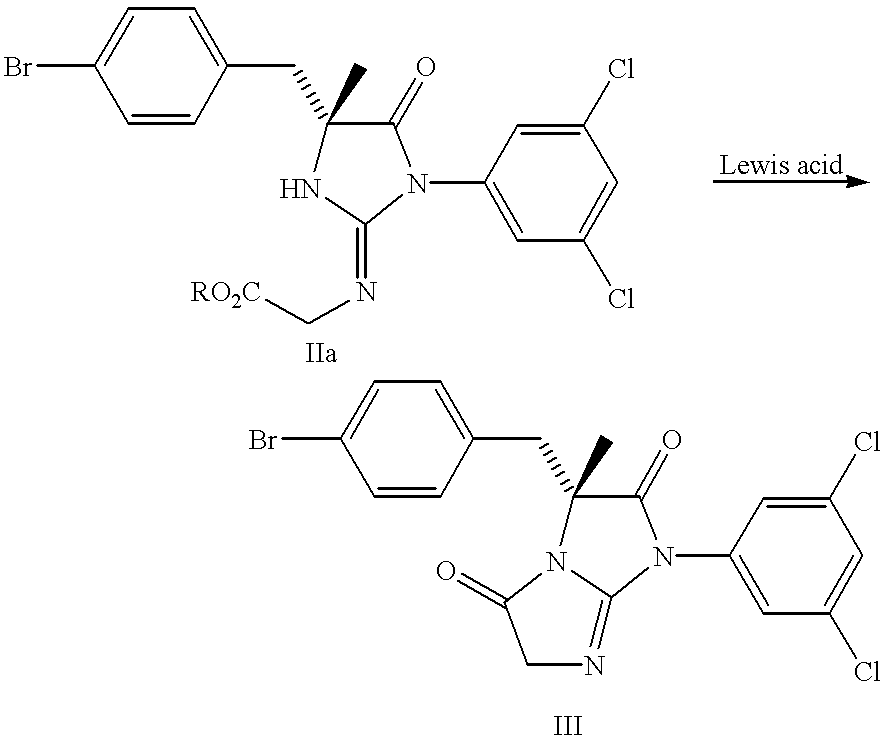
C1=C(Br)C=CC(CC2(C)NC(=NC[RO2C])N(C3=CC(Cl)=CC(Cl)=C3)C2=O)=C1.C1=C(Br)C=CC(CC2(C)N3C(=NCC3=O)N(C3=CC(Cl)=CC(Cl)=C3)C2=O)=C1
